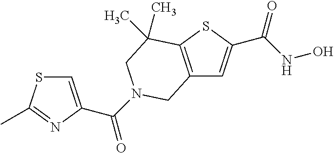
C12=C(SC(C(NO)=O)=C1)C(C)(C)CN(C(=O)C1=CSC(C)=N1)C2
